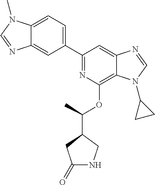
C1(C2=CC=C3C(=C2)N=CN3C)=NC(OC(C2CC(=O)NC2)C)=C2C(=C1)N=CN2C1CC1
